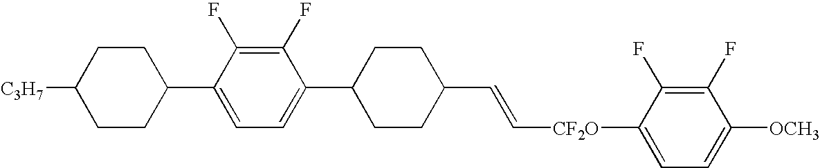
C1CC(C2=CC=C(C3CCC(C=C[CF2O]C4=CC=C([OCH3])C(F)=C4F)CC3)C(F)=C2F)CCC1[C3H7]
